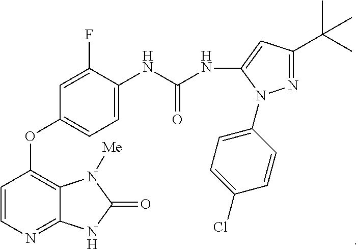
C1=CN=C2C(=C1OC1=CC=C(NC(NC3=CC(C(C)(C)C)=NN3C3=CC=C(Cl)C=C3)=O)C(F)=C1)N([Me])C(=O)N2
